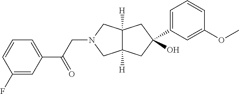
C(N1CC2([H])C([H])(C1)CC(O)(C1=CC=CC(OC)=C1)C2)C(C1=CC=CC(F)=C1)=O
